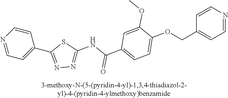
C1=NC=CC(C2=NN=C(NC(C3=CC=C(OCC4=CC=NC=C4)C(OC)=C3)=O)S2)=C1
